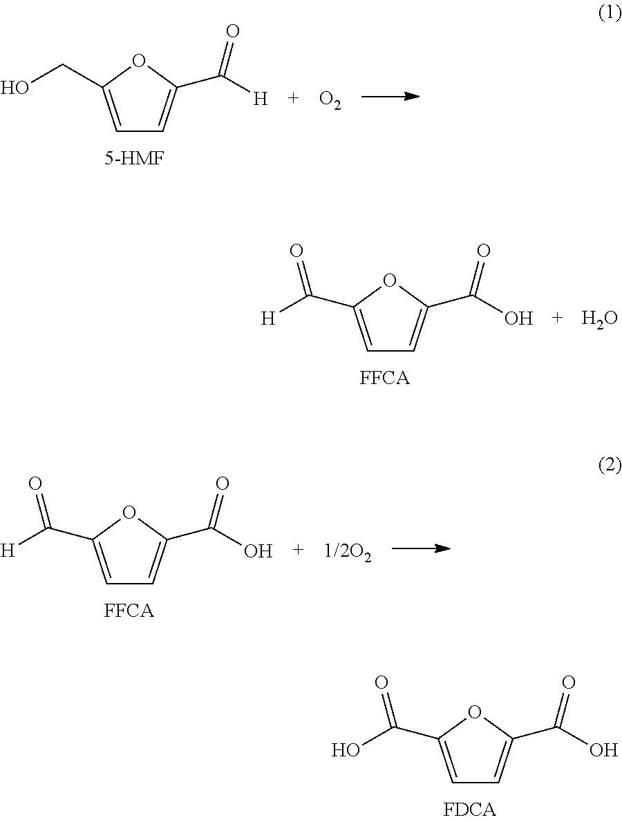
OCC1=CC=C(C([H])=O)O1.[O2].C(C1=CC=C(C(O)=O)O1)(=O)O.C(C1=CC=C(C(O)=O)O1)(=O)[H].O.C(C1=CC=C(C(O)=O)O1)([H])=O.[1/2O2]
